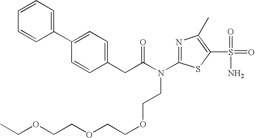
CCOCCOCCOCCN(C(CC1=CC=C(C2=CC=CC=C2)C=C1)=O)C1=NC(C)=C(S(=O)(=O)N)S1
